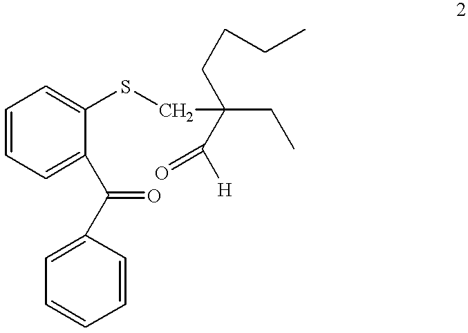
C1=CC=C(C(=O)C2=CC=CC=C2)C(SCC(CC)(C([H])=O)CCCC)=C1
